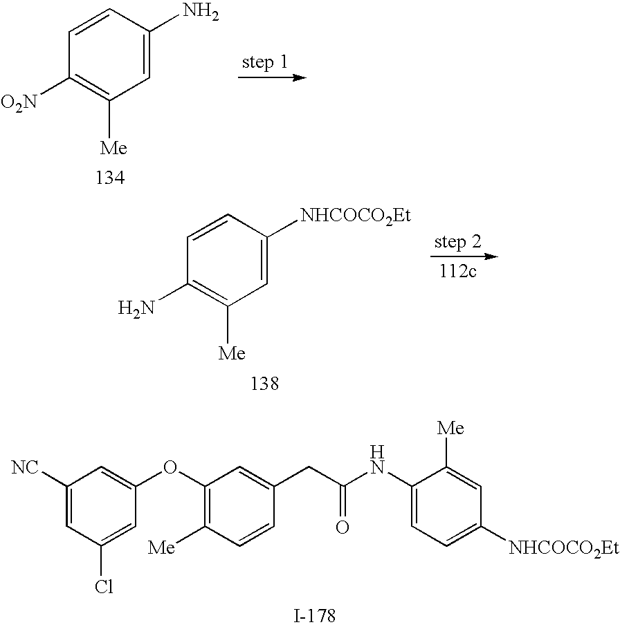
C1=C(N)C=CC([O2N])=C1[Me].C1=C([NHCOCO2Et])C=CC(N)=C1[Me].C1([NC])=CC(Cl)=CC(OC2=C([Me])C=CC(CC(NC3=CC=C([NHCOCO2Et])C=C3[Me])=O)=C2)=C1
